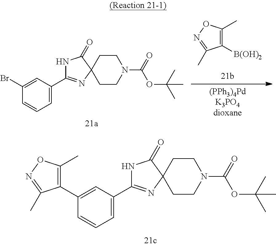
N1(C(=O)OC(C)(C)C)CCC2(CC1)C(=O)NC(C1=CC=CC(C3=C(C)ON=C3C)=C1)=N2.C1([B(OH)2])=C(C)ON=C1C.N1(C(=O)OC(C)(C)C)CCC2(CC1)C(=O)NC(C1=CC=CC(Br)=C1)=N2
